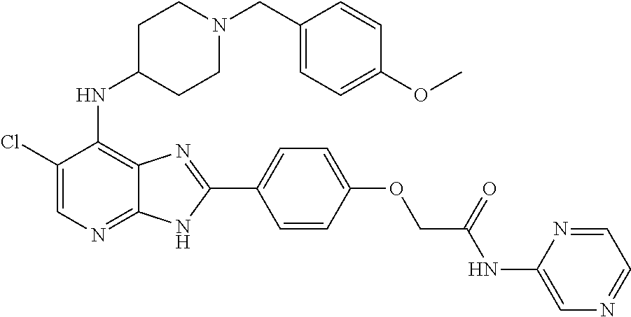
C1(Cl)=CN=C2C(=C1NC1CCN(CC3=CC=C(OC)C=C3)CC1)N=C(C1=CC=C(OCC(NC3=CN=CC=N3)=O)C=C1)N2
